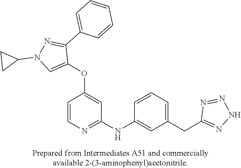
O(C1=CC(NC2=CC(CC3=NNN=N3)=CC=C2)=NC=C1)C1=CN(C2CC2)N=C1C1=CC=CC=C1
